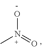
ON(=O)C
